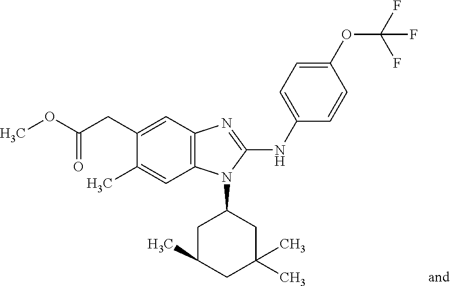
O(C(CC1=CC2=C(C=C1C)N(C1CC(C)CC(C)(C)C1)C(NC1=CC=C(OC(F)(F)F)C=C1)=N2)=O)C
